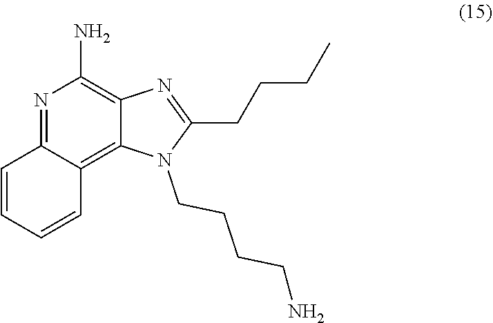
N1=C2C(=C3C(=C1N)N=C(CCCC)N3CCCCN)C=CC=C2
